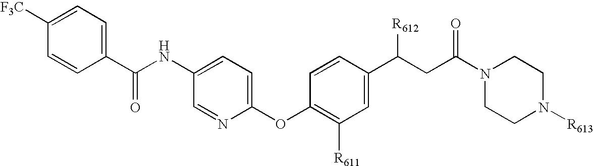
C1=CC(C(NC2=CC=C(OC3=C([R611])C=C(C(CC(N4CCN([R613])CC4)=O)[R612])C=C3)N=C2)=O)=CC=C1[F3C]
